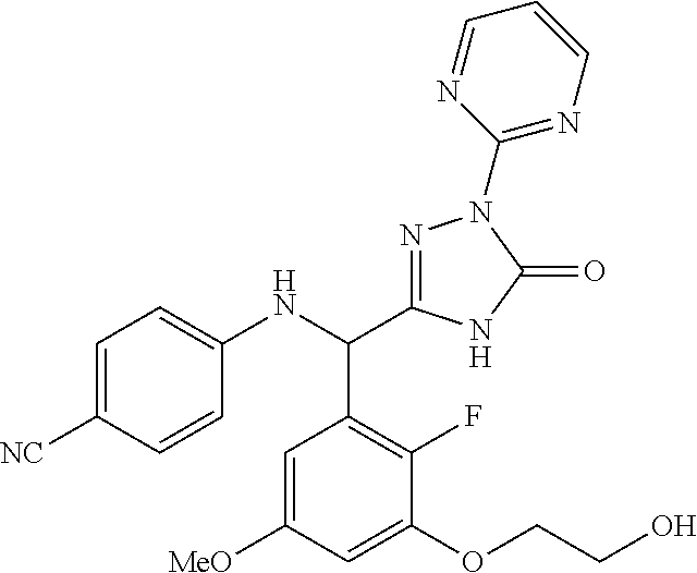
C1=C([NC])C=CC(NC(C2=C(F)C(OCCO)=CC([MeO])=C2)C2=NN(C3=NC=CC=N3)C(=O)N2)=C1
